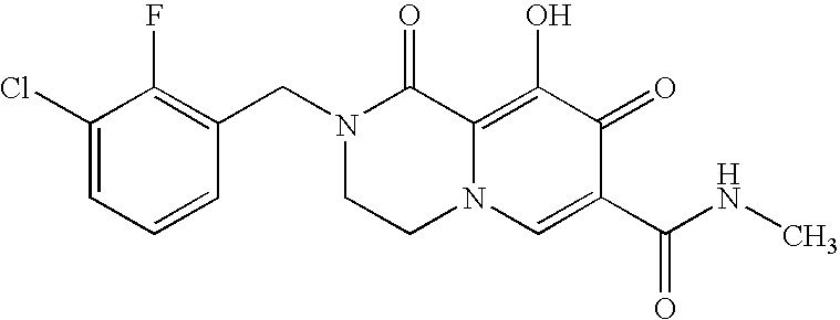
C1(Cl)=CC=CC(CN2CCN3C(=C(O)C(=O)C(C(NC)=O)=C3)C2=O)=C1F
